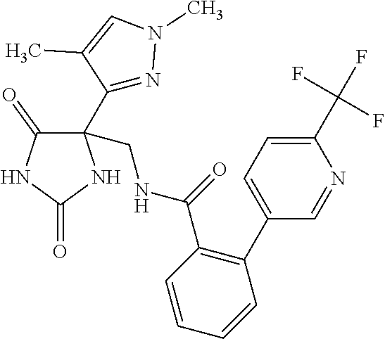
C1(C(F)(F)F)=CC=C(C2=C(C(NCC3(C4=NN(C)C=C4C)C(=O)NC(=O)N3)=O)C=CC=C2)C=N1
